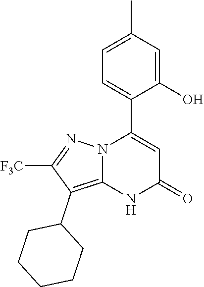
C1(O)=CC(C)=CC=C1C1=CC(=O)NC2=C(C3CCCCC3)C([F3C])=NN12
